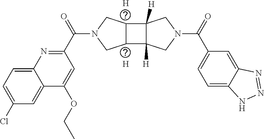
[H].[H].N1=C(C(N2CC3C(C4([H])C3([H])CN(C(C3=CC=C5C(=C3)N=NN5)=O)C4)C2)=O)C=C(OCC)C2=CC(Cl)=CC=C12
